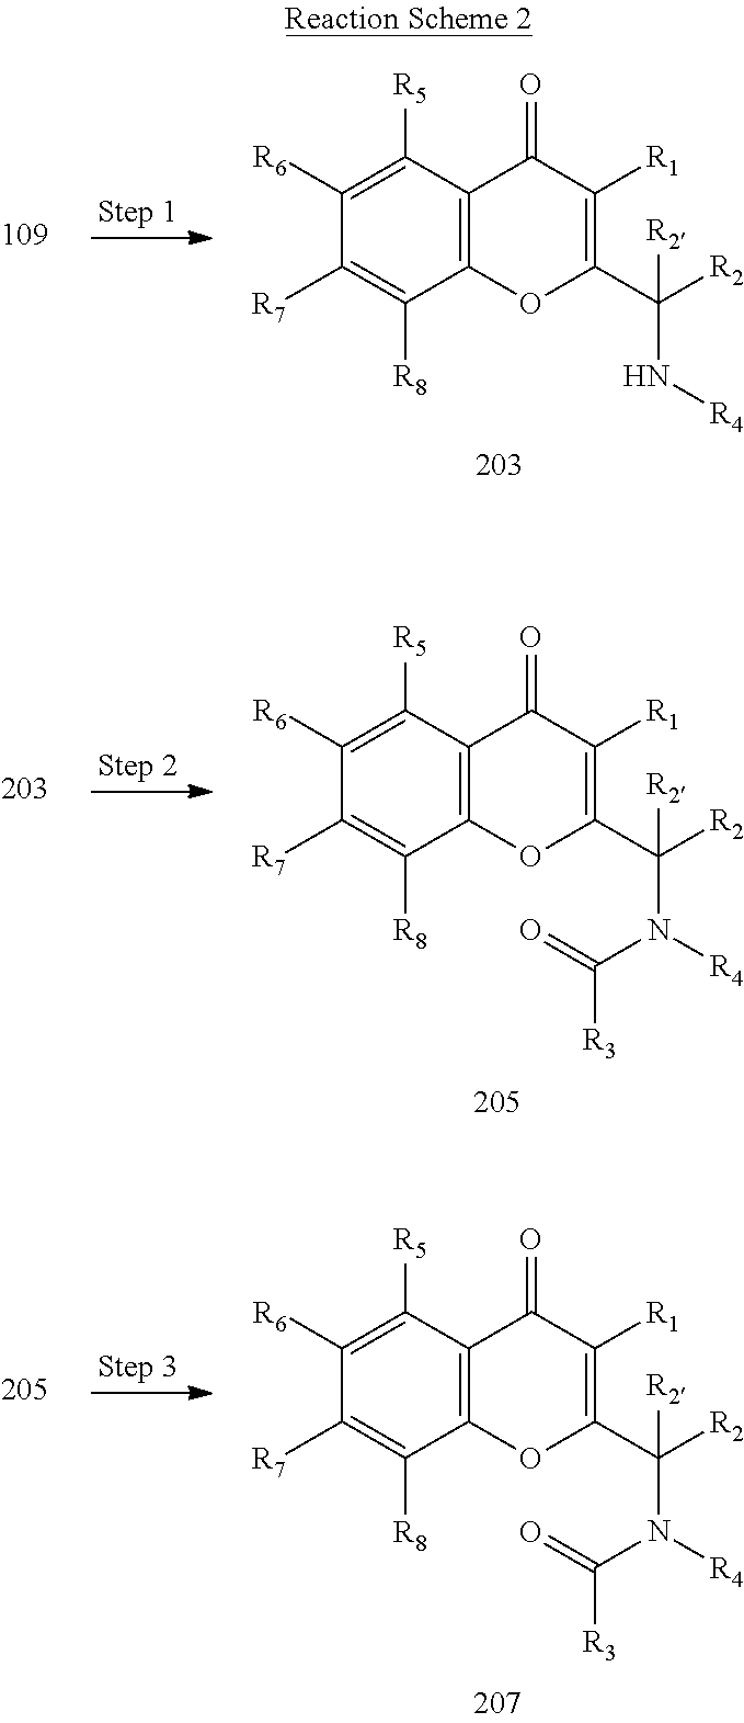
C1([R7])=C([R8])C2=C(C([R5])=C1[R6])C(=O)C([R1])=C(C([R2])([R2])N[R4])O2.C1([R7])=C([R8])C2=C(C([R5])=C1[R6])C(=O)C([R1])=C(C([R2])([R2])N([R4])C(=O)[R3])O2.C1([R7])=C([R8])C2=C(C([R5])=C1[R6])C(=O)C([R1])=C(C([R2])([R2])N([R4])C(=O)[R3])O2
